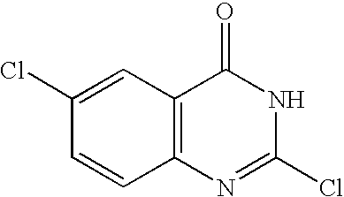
C12=C(C=C(Cl)C=C1)C(=O)NC(Cl)=N2
